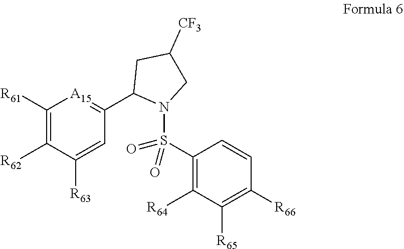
C1([R61])=C([R62])C([R63])=CC(C2N(S(C3=C([R64])C([R65])=C([R66])C=C3)(=O)=O)CC([CF3])C2)=[A15]1
